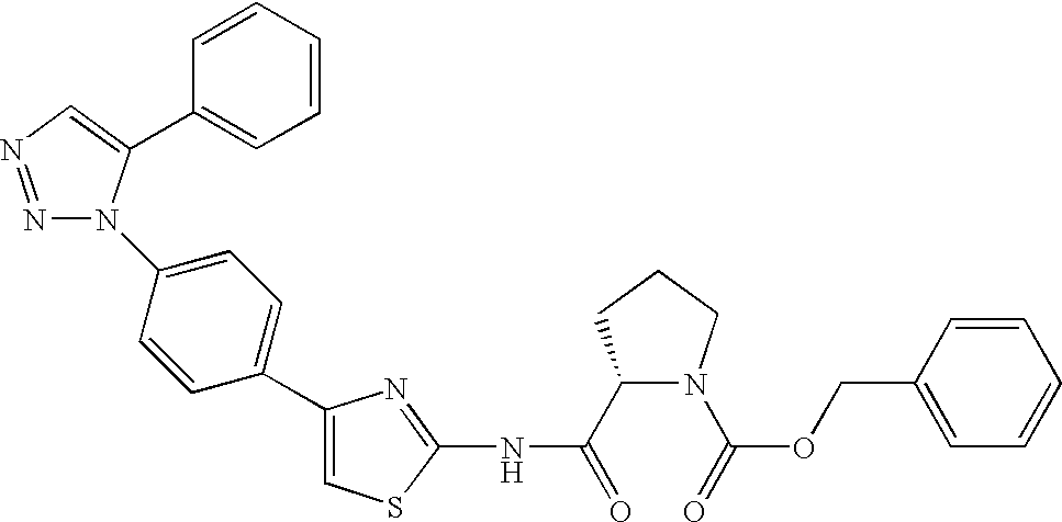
C1(C(=O)NC2=NC(C3=CC=C(N4N=NC=C4C4=CC=CC=C4)C=C3)=CS2)N(C(=O)OCC2=CC=CC=C2)CCC1
